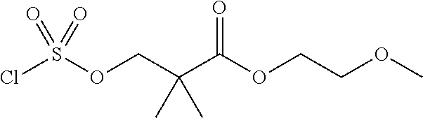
O=S(=O)(Cl)OCC(C)(C)C(=O)OCCOC
